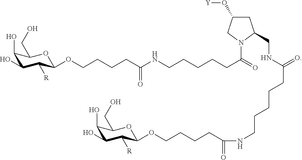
C1(O)C(O)C([R])C(OCCCCC(NCCCCCC(=O)N2C(CNC(CCCCCNC(CCCCOC3C([R])C(O)C(O)C(CO)O3)=O)=O)CC(O[Y])C2)=O)OC1CO
